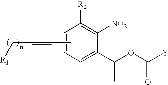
C1=C(C(OC(=O)[Y])C)C([NO2])=C([R2])C=C1.CC#CC[R1]
